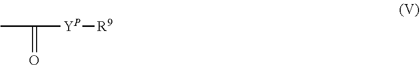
CC(=O)[YP][R9]
